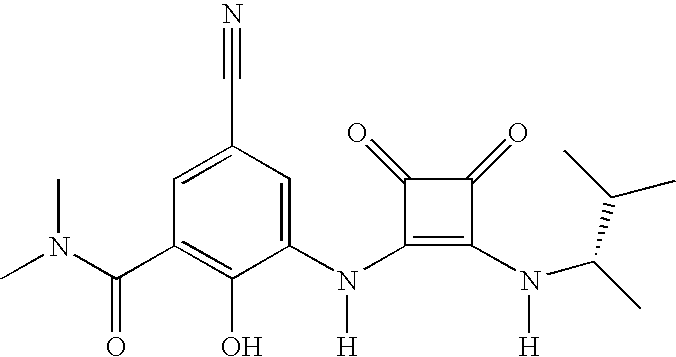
N(C1=C(N(C(C)C(C)C)[H])C(=O)C1=O)([H])C1=CC(C#N)=CC(C(N(C)C)=O)=C1O
